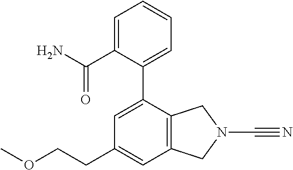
C1=C(C2=CC=CC=C2C(N)=O)C2=C(C=C1CCOC)CN(C#N)C2
